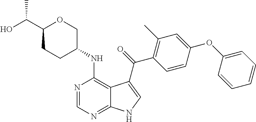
C1(NC2=C3C(=NC=N2)NC=C3C(=O)C2=C(C)C=C(OC3=CC=CC=C3)C=C2)COC(C(C)O)CC1
